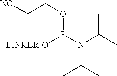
P(OCC[NC])([LINKER-O])N(C(C)C)C(C)C
